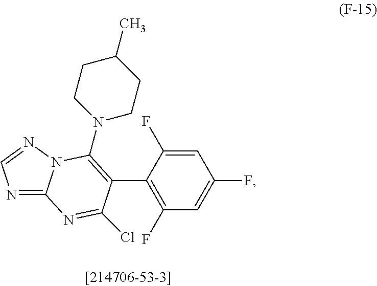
C1=C(F)C(C2=C(N3CCC(C)CC3)N3C(=NC=N3)N=C2Cl)=C(F)C=C1F
